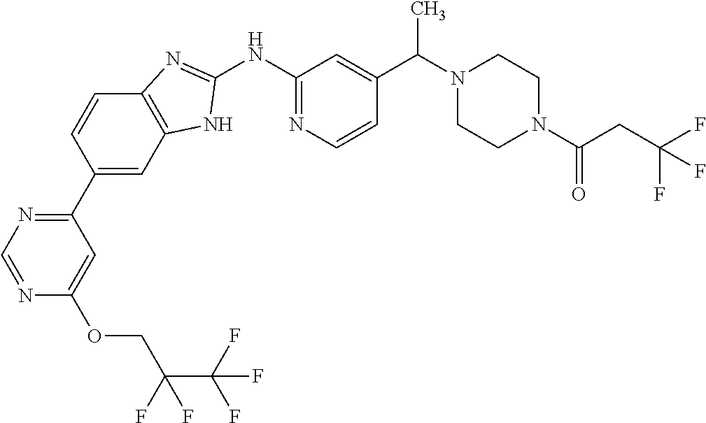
C1(C2=CC3=C(C=C2)N=C(NC2=NC=CC(C(N4CCN(C(CC(F)(F)F)=O)CC4)C)=C2)N3)=NC=NC(OCC(F)(C(F)(F)F)F)=C1
